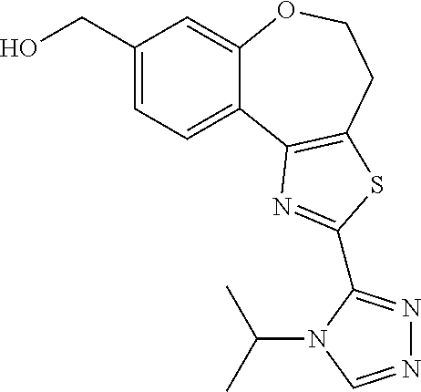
C1(CO)=CC=C2C(=C1)OCCC1=C2N=C(C2=NN=CN2C(C)C)S1
